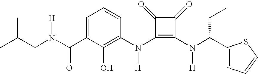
C(N(C(C1=CC=CC(N(C2=C(N(C(C3=CC=CS3)CC)[H])C(=O)C2=O)[H])=C1O)=O)[H])C(C)C
